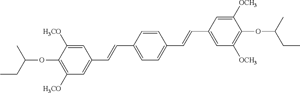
C1=C([H3CO])C(OC(C)CC)=C([H3CO])C=C1C=CC1=CC=C(C=CC2=CC([OCH3])=C(OC(CC)C)C([OCH3])=C2)C=C1
